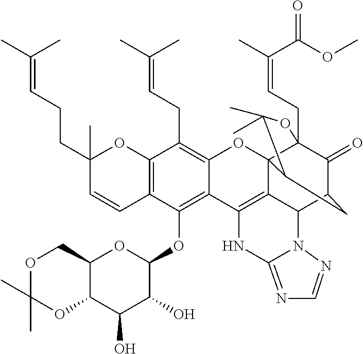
C12=C(C=CC(CCC=C(C)C)(C)O1)C(OC1OC3C(C(O)C1O)OC(C)(C)OC3)=C1C(=C2CC=C(C)C)OC23C4(CC=C(C)C(OC)=O)C(=O)C(CC2C(C)(C)O4)C2C3=C1NC1=NC=NN21
